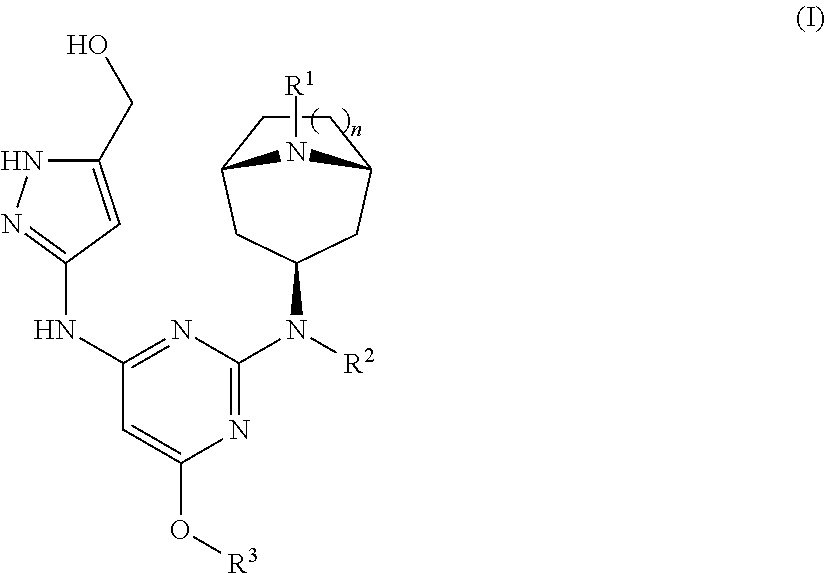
N1=C(NC2=NNC(CO)=C2)C=C(O[R3])N=C1N([R2])C1CC2CCC(C1)N2[R1]
